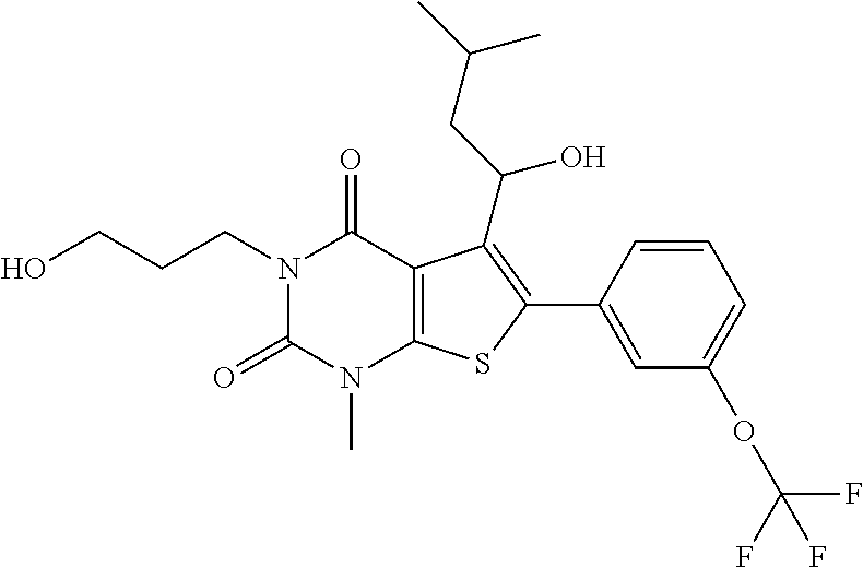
N1(CCCO)C(=O)N(C)C2=C(C1=O)C(C(CC(C)C)O)=C(C1=CC(OC(F)(F)F)=CC=C1)S2
